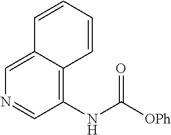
C1(NC([OPh])=O)=C2C(=CN=C1)C=CC=C2
